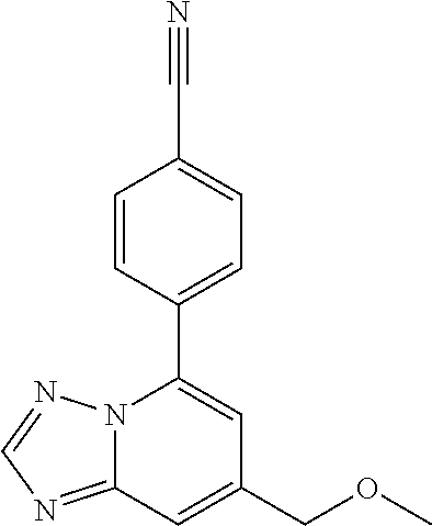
C1=CC(C2=CC(COC)=CC3=NC=NN23)=CC=C1C#N
